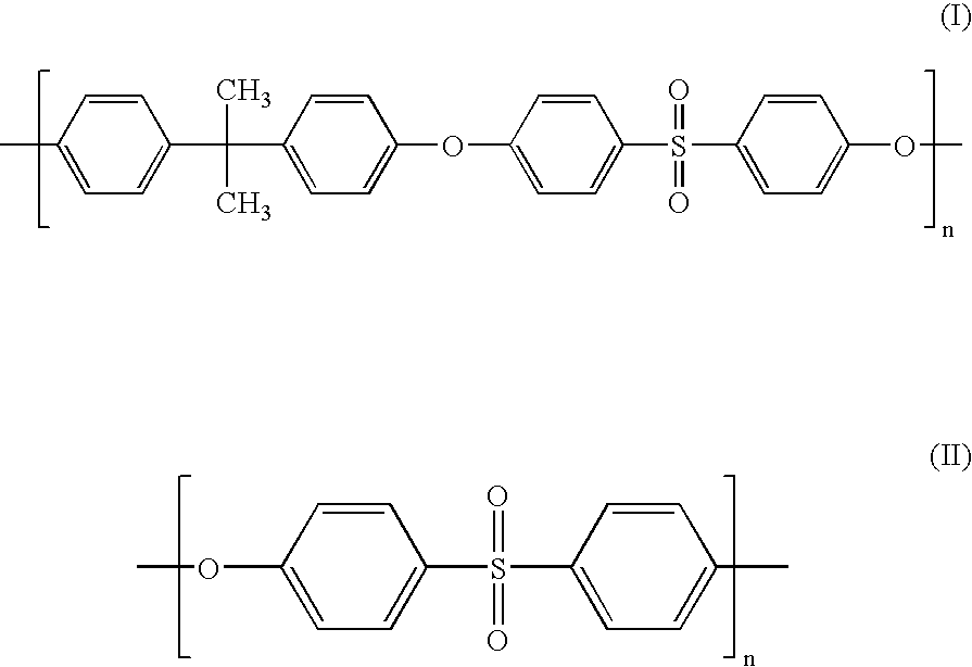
C1=CC(C)=CC=C1C(C)(C)C1=CC=C(OC2=CC=C(S(C3=CC=C(OC)C=C3)(=O)=O)C=C2)C=C1.C1=CC(OC)=CC=C1S(C1=CC=C(C)C=C1)(=O)=O
